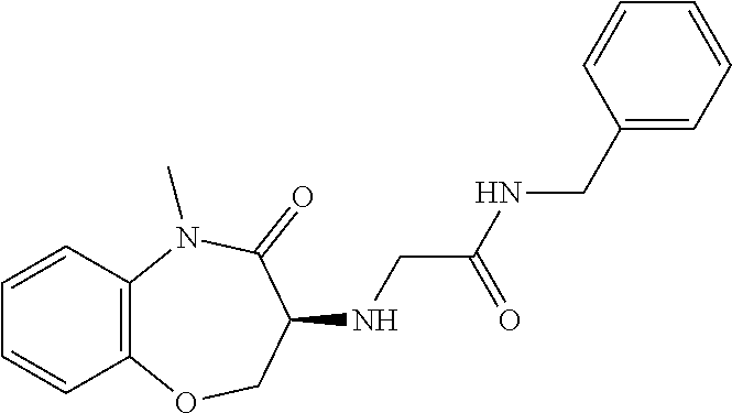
C12=C(N(C)C(=O)C(NCC(NCC3=CC=CC=C3)=O)CO1)C=CC=C2
